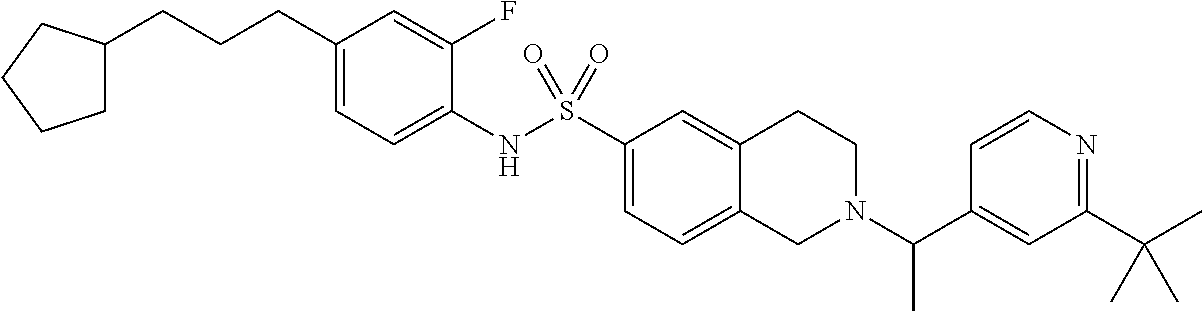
C1(NS(C2=CC=C3C(=C2)CCN(C(C2=CC(C(C)(C)C)=NC=C2)C)C3)(=O)=O)=CC=C(CCCC2CCCC2)C=C1F
